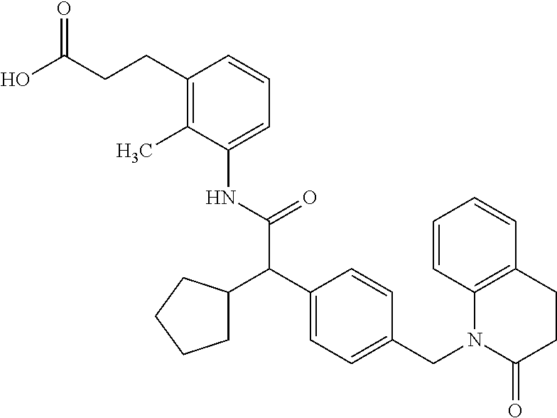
C(C(O)=O)CC1=C(C)C(NC(C(C2=CC=C(CN3C(=O)CCC4=C3C=CC=C4)C=C2)C2CCCC2)=O)=CC=C1
